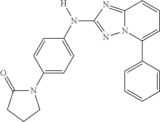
C1(N2C(=O)CCC2)=CC=C(N(C2=NN3C(=N2)C=CC=C3C2=CC=CC=C2)[H])C=C1
